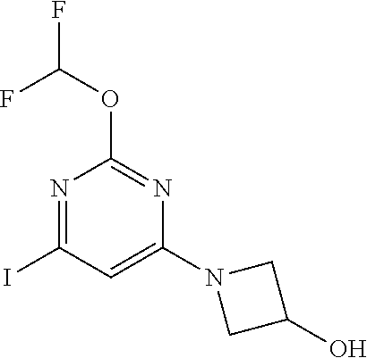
N1=C(I)C=C(N2CC(O)C2)N=C1OC(F)F
